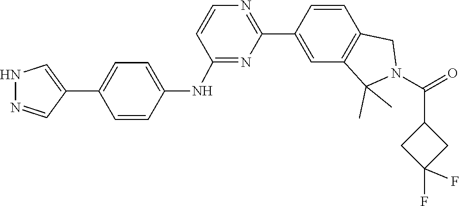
O=C(N1C(C)(C)C2=C(C=CC(C3=NC=CC(NC4=CC=C(C5=CNN=C5)C=C4)=N3)=C2)C1)C1CC(F)(F)C1
